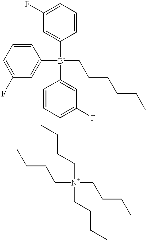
C1=C(F)C=C([B-](CCCCCC)(C2=CC(F)=CC=C2)C2=CC(F)=CC=C2)C=C1.C([N+](CCCC)(CCCC)CCCC)CCC
